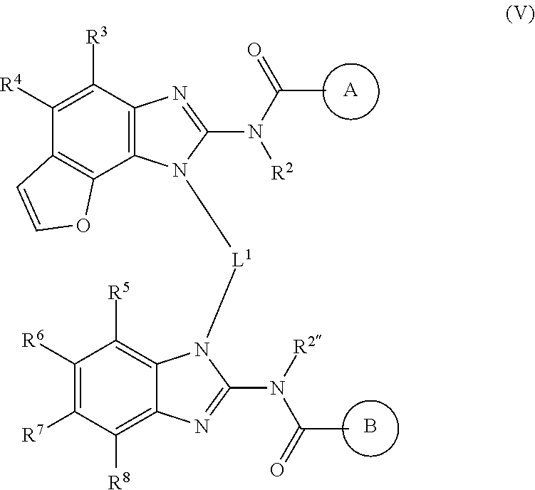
[A].B.C12=C(C([R3])=C([R4])C3=C1OC=C3)N=C(N(C(C)=O)[R2])N2[L1]N1C2=C([R5])C([R6])=C([R7])C([R8])=C2N=C1N(C(=O)C)[R2]
